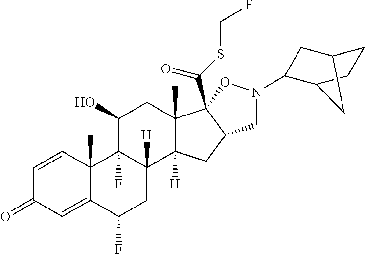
C1=CC2(C)C(=CC1=O)C(F)CC1([H])C2(F)C(O)CC2(C)C1([H])CC1C2(C(SCF)=O)ON(C2CC3CCC2C3)C1
